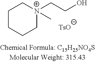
C1CCC[N+](CCO)(C)C1
